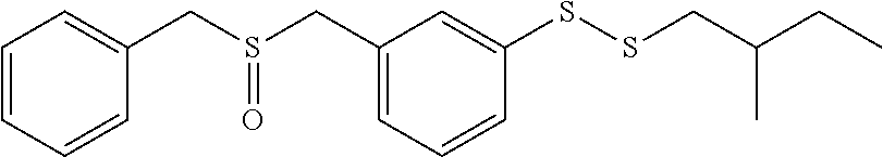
C1=CC=CC(CS(CC2=CC=CC(SSCC(CC)C)=C2)=O)=C1
